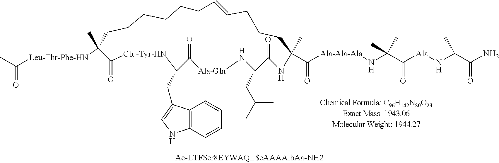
CC([Leu-Thr-Phe-HN]C1(C)CCCCCCC=CCCCC(C)(C([Ala-Ala-Ala]NC(C([Ala]NC(C(N)=O)C)=O)(C)C)=O)NC(=O)C(CC(C)C)N[Ala-Gln]C(=O)C(CC2=CNC3=C2C=CC=C3)[Glu-Tyr-HN]C1=O)=O
